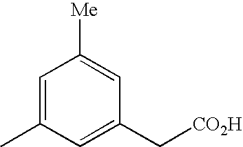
C1(C[CO2H])=CC(C)=CC([Me])=C1
